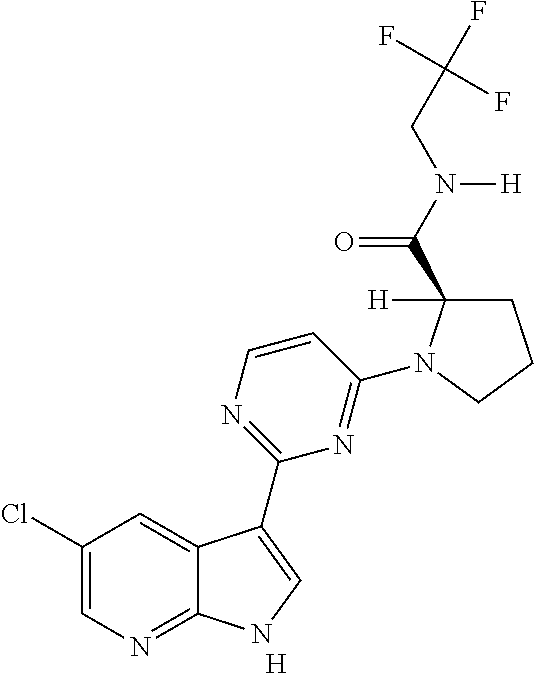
C1=CN=C(C2=CNC3=NC=C(Cl)C=C32)N=C1N1C([H])(C(N(CC(F)(F)F)[H])=O)CCC1.[H]
